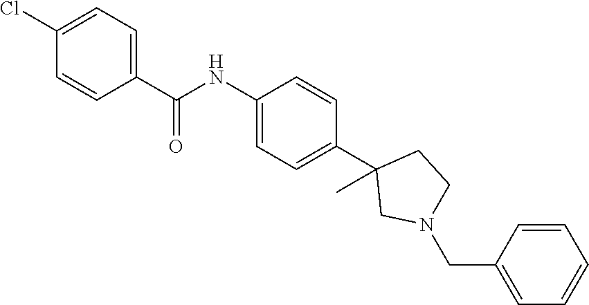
C1(Cl)=CC=C(C(NC2=CC=C(C3(C)CN(CC4=CC=CC=C4)CC3)C=C2)=O)C=C1
